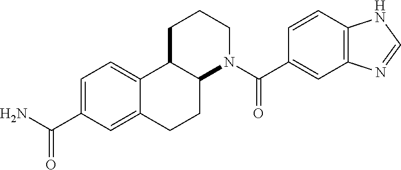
C12C(CCCN1C(C1=CC3=C(C=C1)NC=N3)=O)C1=CC=C(C(=O)N)C=C1CC2
